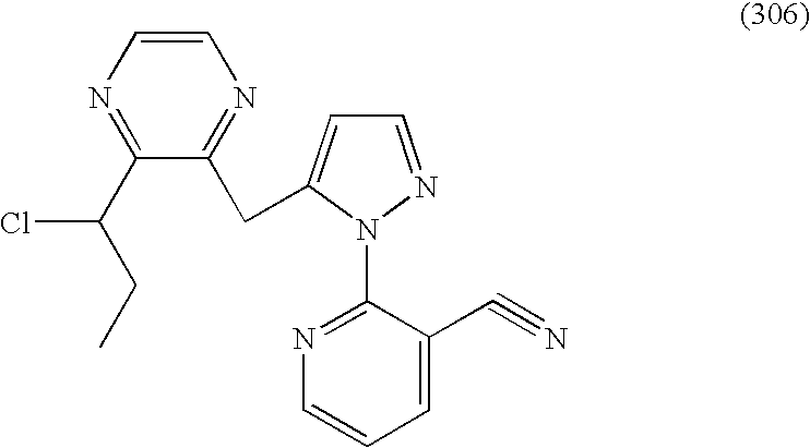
C1=CN=C(C(CC)Cl)C(CC2=CC=NN2C2=NC=CC=C2C#N)=N1
